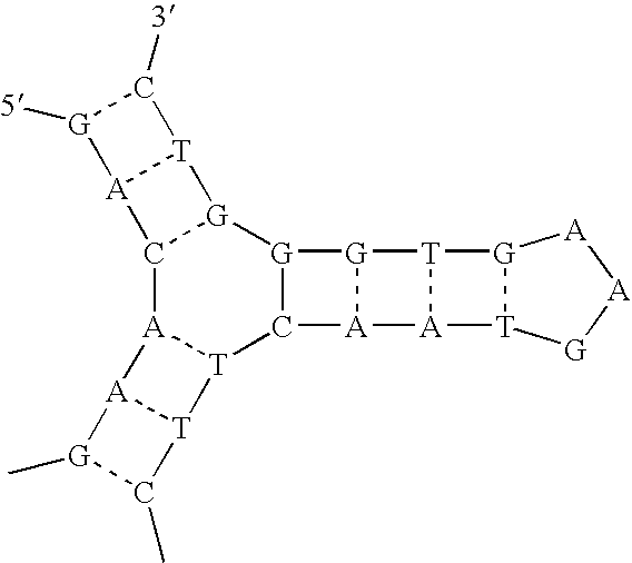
C12[A]3[T](C4[G]([G]1[T]1[A]2[G]([5])C1[3])[G]1[A]4[A]2[T]1[G]1[T]2[G][A][A]1)[T]1[A]3[G](C)C1C
